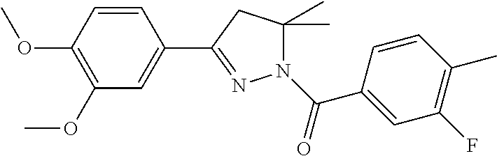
C1=CC(OC)=C(OC)C=C1C1=NN(C(C2=CC(F)=C(C)C=C2)=O)C(C)(C)C1
